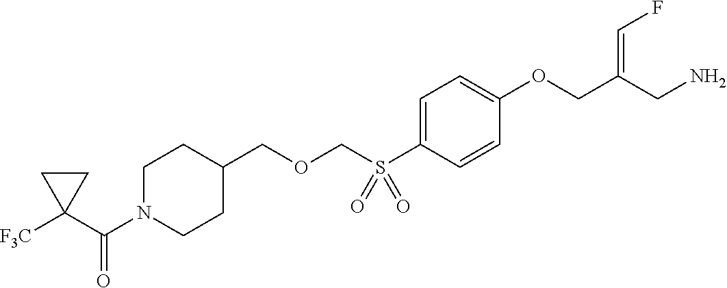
C1=C(S(COCC2CCN(C(C3([F3C])CC3)=O)CC2)(=O)=O)C=CC(OCC(CN)=CF)=C1
